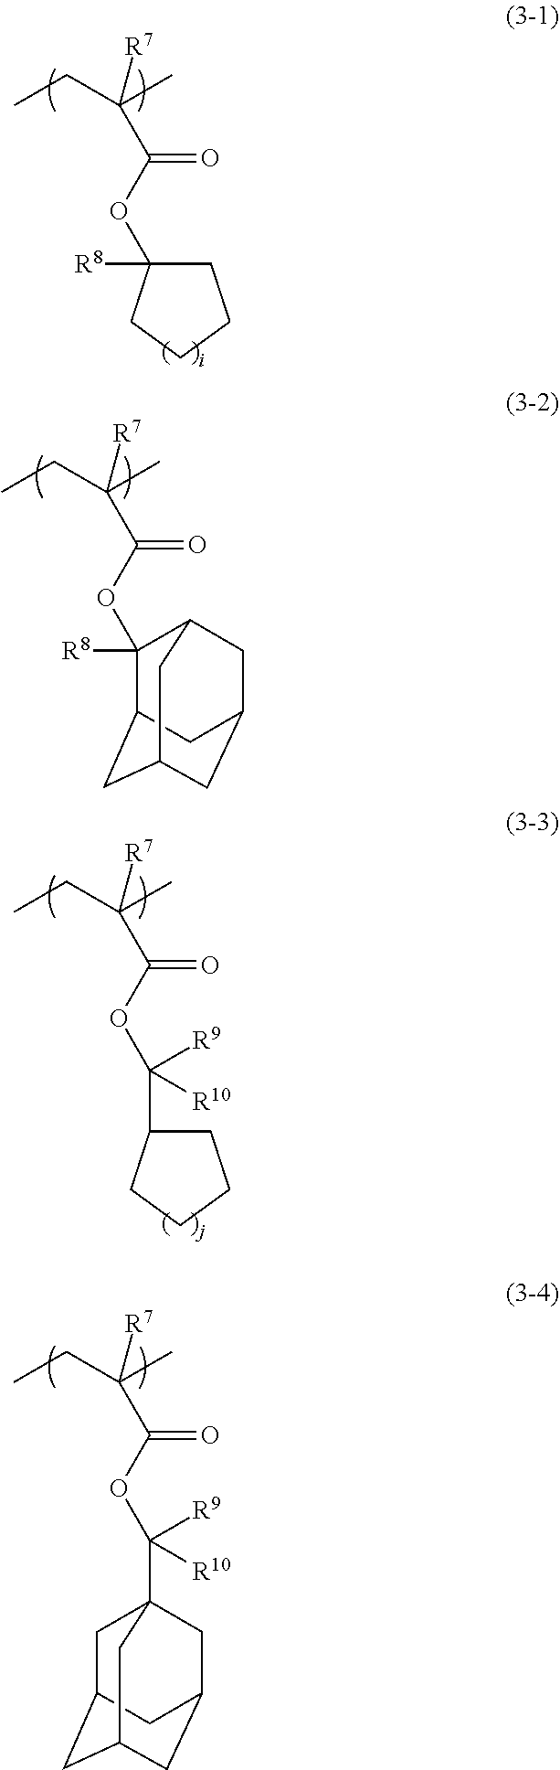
CCC(C)([R7])C(OC1([R8])CCCC1)=O.CCC(C)([R7])C(OC1([R8])C2CC3CC(CC1C3)C2)=O.CCC(C)([R7])C(OC([R9])([R10])C12CC3CC(CC(C1)C3)C2)=O.CCC(C)([R7])C(OC(C1CCCC1)([R9])[R10])=O
